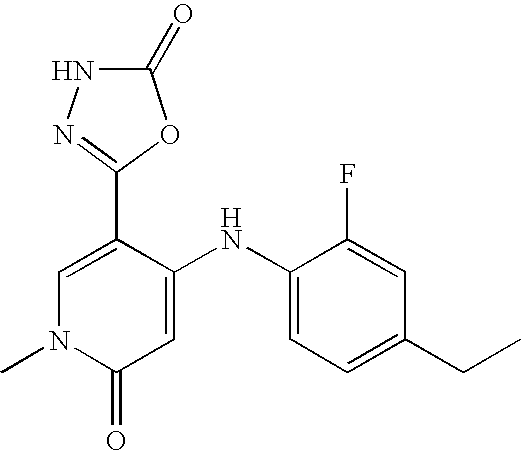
C1=C(C2=NNC(=O)O2)C(NC2=CC=C(CC)C=C2F)=CC(=O)N1C
